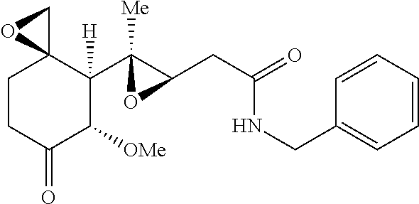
C1CC(=O)C([OMe])C(C2([Me])C(CC(NCC3=CC=CC=C3)=O)O2)([H])C12CO2
